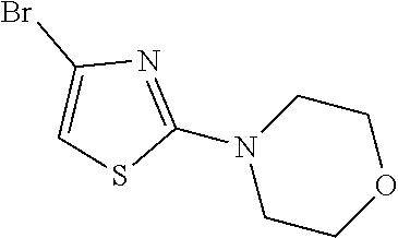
C1COCCN1C1=NC(Br)=CS1
